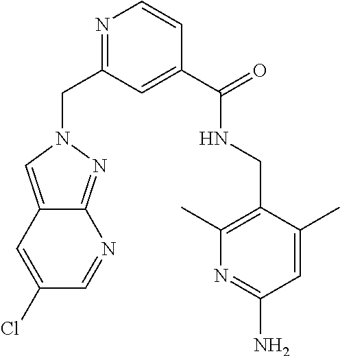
N1(CC2=NC=CC(C(NCC3=C(C)N=C(N)C=C3C)=O)=C2)C=C2C(=N1)N=CC(Cl)=C2
